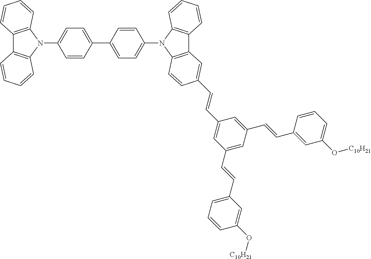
C12=C(N(C3=CC=C(C4=CC=C(N5C6=C(C7=C5C=CC(C=CC5=CC(C=CC8=CC=CC(O[C10H21])=C8)=CC(C=CC8=CC(O[C10H21])=CC=C8)=C5)=C7)C=CC=C6)C=C4)C=C3)C3=C1C=CC=C3)C=CC=C2
